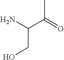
CC(=O)C(N)CO
